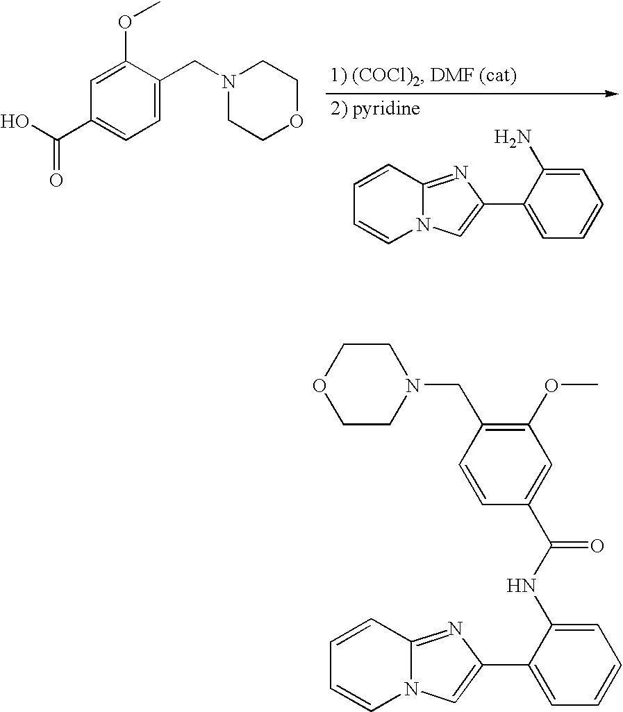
C1=CC2=NC(C3=CC=CC=C3N)=CN2C=C1.C1=C(OC)C(CN2CCOCC2)=CC=C1C(O)=O.C1(OC)=C(CN2CCOCC2)C=CC(C(NC2=CC=CC=C2C2=CN3C(=N2)C=CC=C3)=O)=C1
